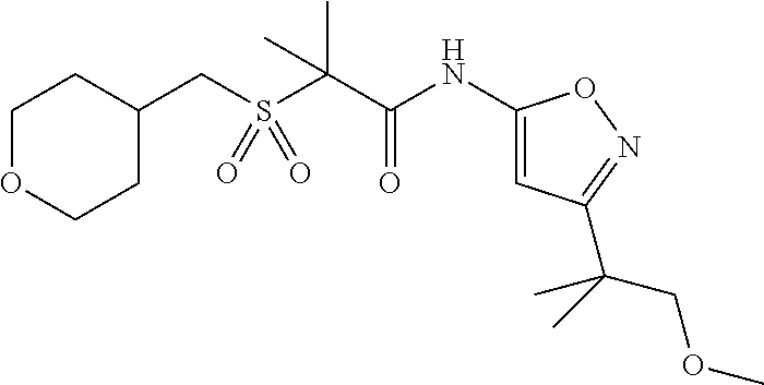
C1(CS(C(C(NC2=CC(C(C)(COC)C)=NO2)=O)(C)C)(=O)=O)CCOCC1
